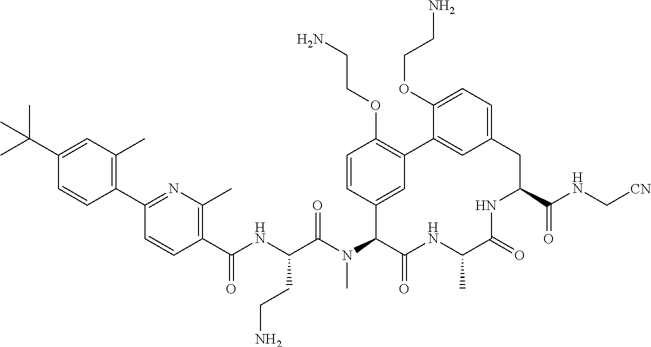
C1(C(NC(C(N(C2C(=O)NC(C)C(=O)NC(C(NC[CN])=O)CC3=CC=C(OCCN)C(=C3)C3=C(OCCN)C=CC2=C3)C)=O)CCN)=O)=C(C)N=C(C2=C(C)C=C(C(C)(C)C)C=C2)C=C1
